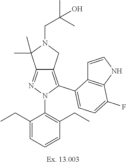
C12=NN(C3=C(CC)C=CC=C3CC)C(C3=CC=C(F)C4=C3C=CN4)=C1CN(CC(C)(C)O)C2(C)C
